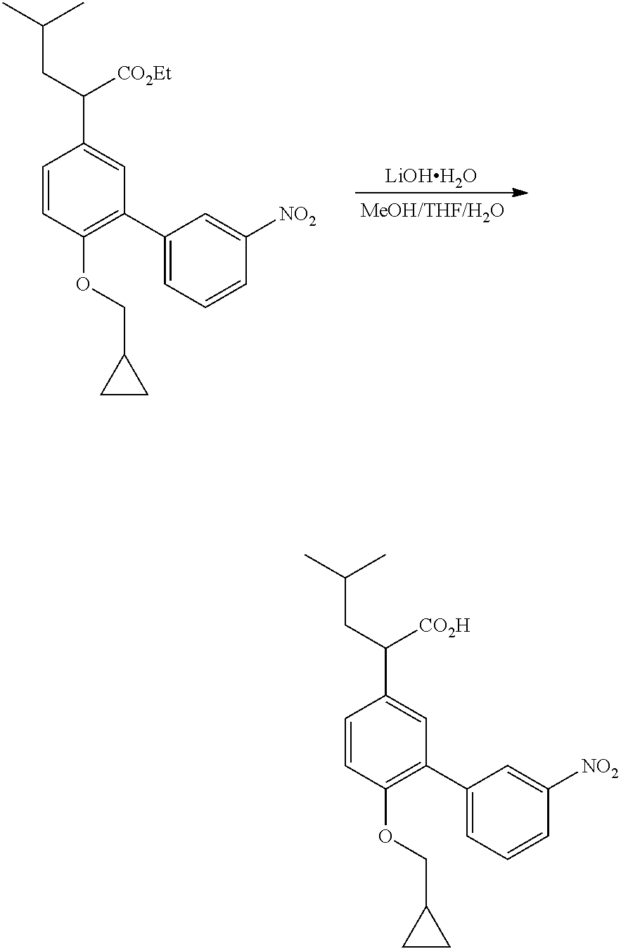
C1=CC(OCC2CC2)=C(C2=CC=CC([NO2])=C2)C=C1C(CC(C)C)[CO2Et].[LiOHH2O].C1=CC(OCC2CC2)=C(C2=CC=CC([NO2])=C2)C=C1C(CC(C)C)[CO2H]
